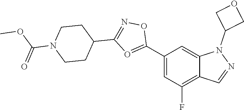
C1(C2=OC(C3CCN(C(=O)OC)CC3)=NO2)=CC(F)=C2C(=C1)N(C1COC1)N=C2
